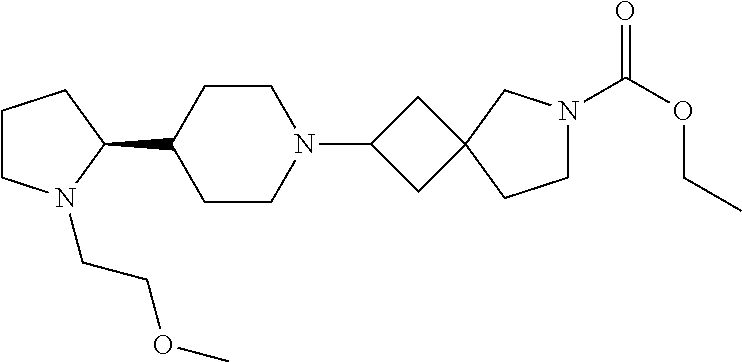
C1CN(CCOC)C(C2CCN(C3CC4(C3)CCN(C(OCC)=O)C4)CC2)C1
